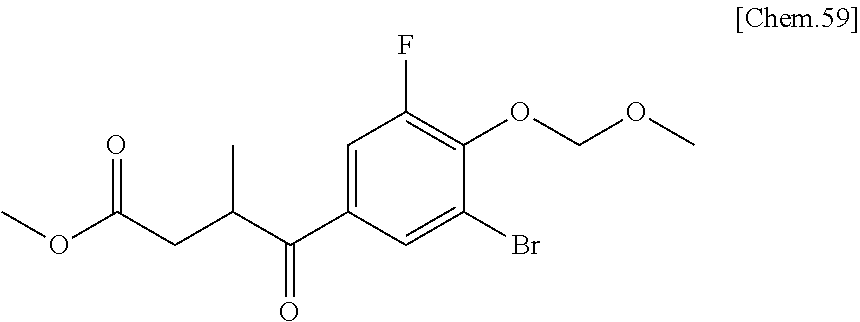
C1(C(C(CC(OC)=O)C)=O)=CC(F)=C(OCOC)C(Br)=C1
